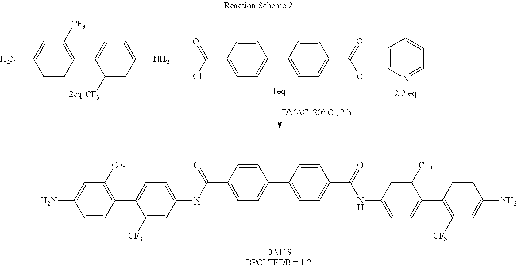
C1=CC(C2=CC=C(N)C=C2[CF3])=C([CF3])C=C1N.ClC(C1=CC=C(C2=CC=C(C(=O)Cl)C=C2)C=C1)=O.C1=CN=CC=C1.C1=CC(C2=CC=C(NC(C3=CC=C(C4=CC=C(C(=O)NC5=CC=C(C6=C([CF3])C=C(N)C=C6)C([CF3])=C5)C=C4)C=C3)=O)C=C2[CF3])=C([CF3])C=C1N
